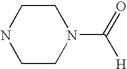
C1CN(C([H])=O)CCN1
